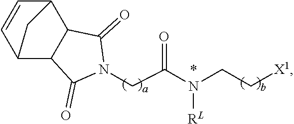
C(N1C(=O)C2C(C1=O)C1C=CC2C1)C(N(CC[X1])[RL])=O
